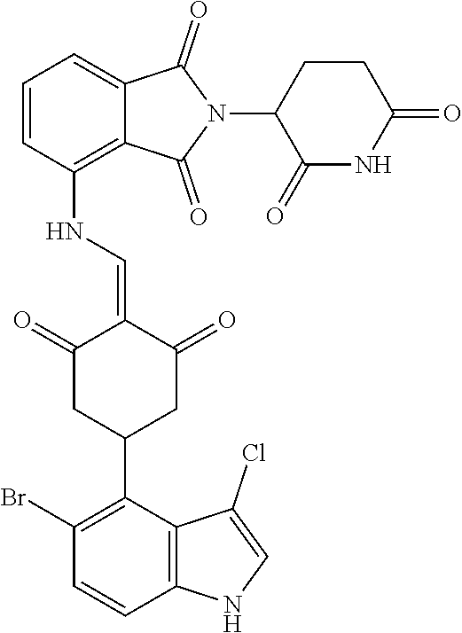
C1=CC(NC=C2C(=O)CC(C3=C(Br)C=CC4=C3C(Cl)=CN4)CC2=O)=C2C(=C1)C(=O)N(C1C(=O)NC(=O)CC1)C2=O
